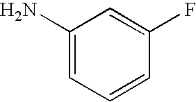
C1(N)=CC=CC(F)=C1
